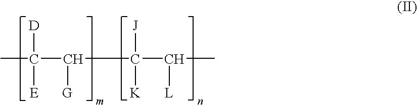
CC(C(C(C(C)[L])([J])[K])[G])([D])[E]
